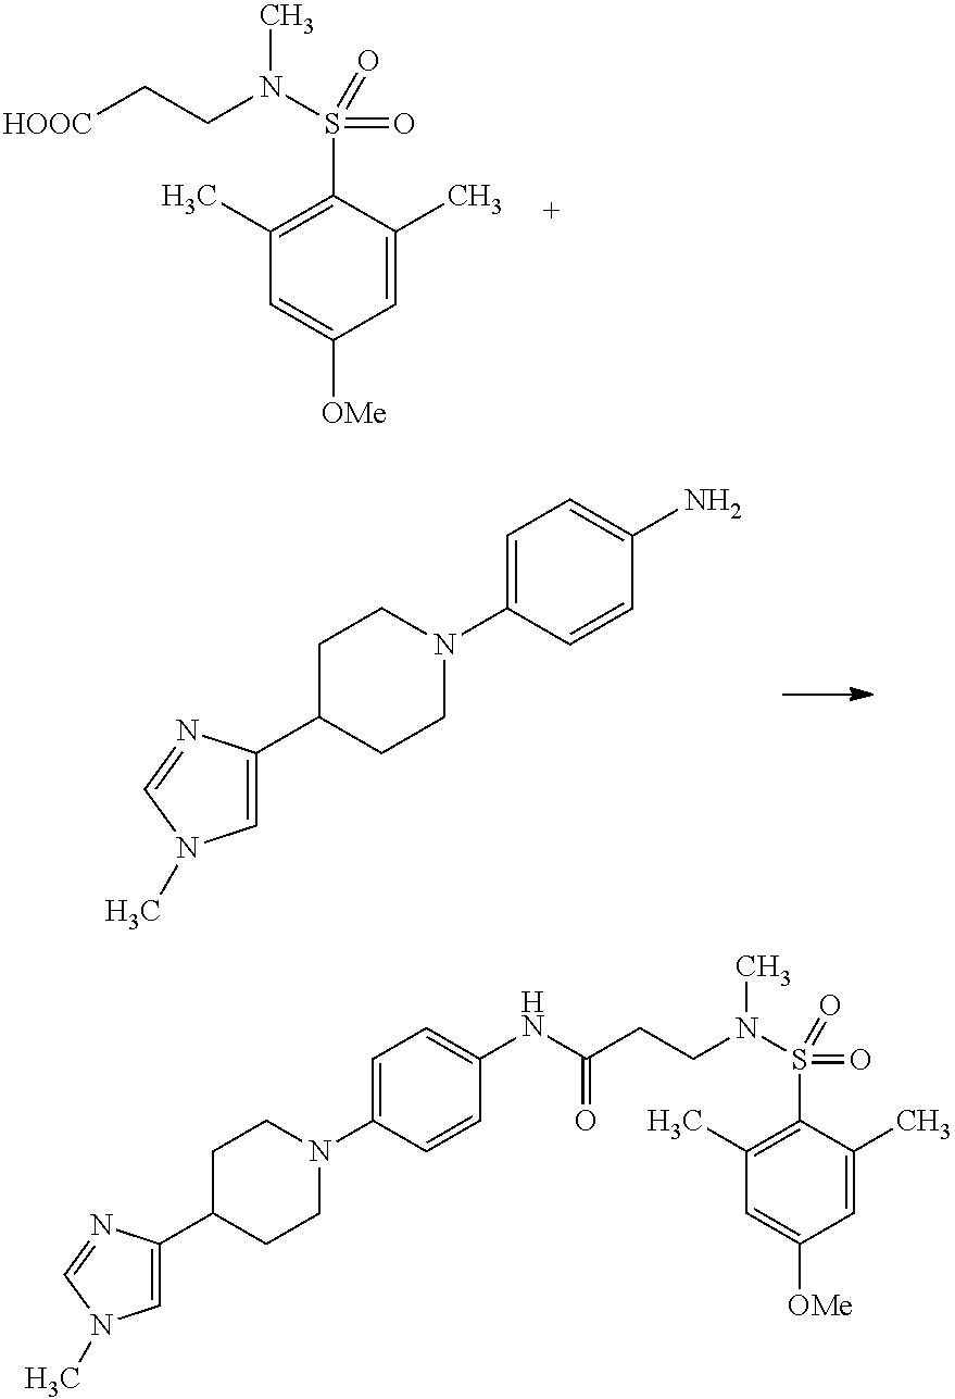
[HOOC]CCN(S(=O)(=O)C1=C(C)C=C([OMe])C=C1C)C.C1=C(N2CCC(C3=CN(C)C=N3)CC2)C=CC(N)=C1.C1(N2CCC(C3=CN(C)C=N3)CC2)=CC=C(NC(CCN(S(=O)(=O)C2=C(C)C=C([OMe])C=C2C)C)=O)C=C1
